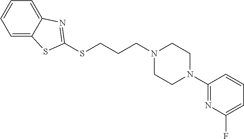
C1=C2C(=CC=C1)N=C(SCCCN1CCN(C3=NC(F)=CC=C3)CC1)S2
